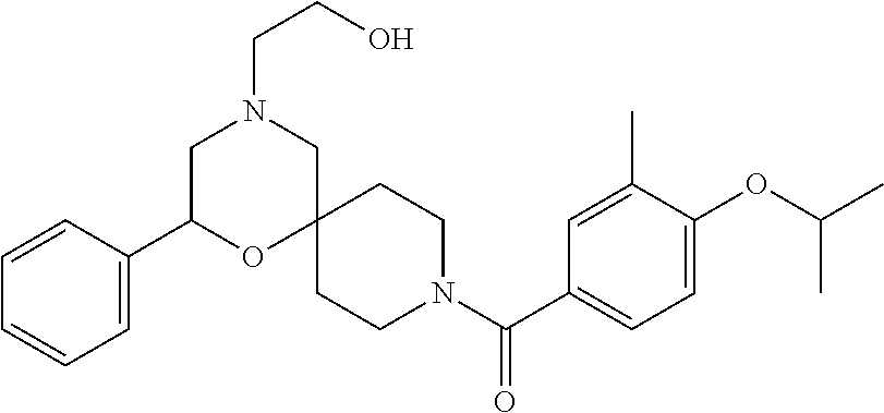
C1(C(N2CCC3(CC2)CN(CCO)CC(C2=CC=CC=C2)O3)=O)=CC=C(OC(C)C)C(C)=C1
